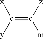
c(=c([z])[m])([y])[x]
